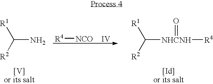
[R1]C([R2])N.[R1]C([R2])[NHCNH]([R4])=O.[R4][NCO    IV]
